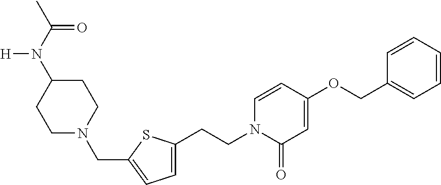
C(CN1C(=O)C=C(OCC2=CC=CC=C2)C=C1)C1=CC=C(CN2CCC(N([H])C(=O)C)CC2)S1
